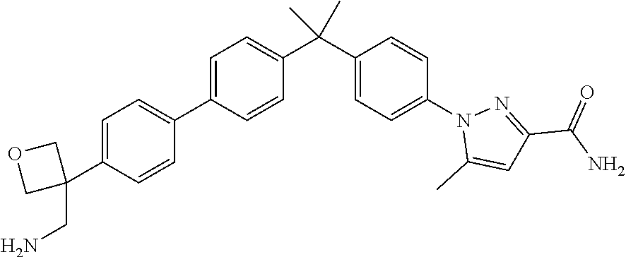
C1=CC(C2=CC=C(C3(CN)COC3)C=C2)=CC=C1C(C1=CC=C(N2C(C)=CC(C(N)=O)=N2)C=C1)(C)C
